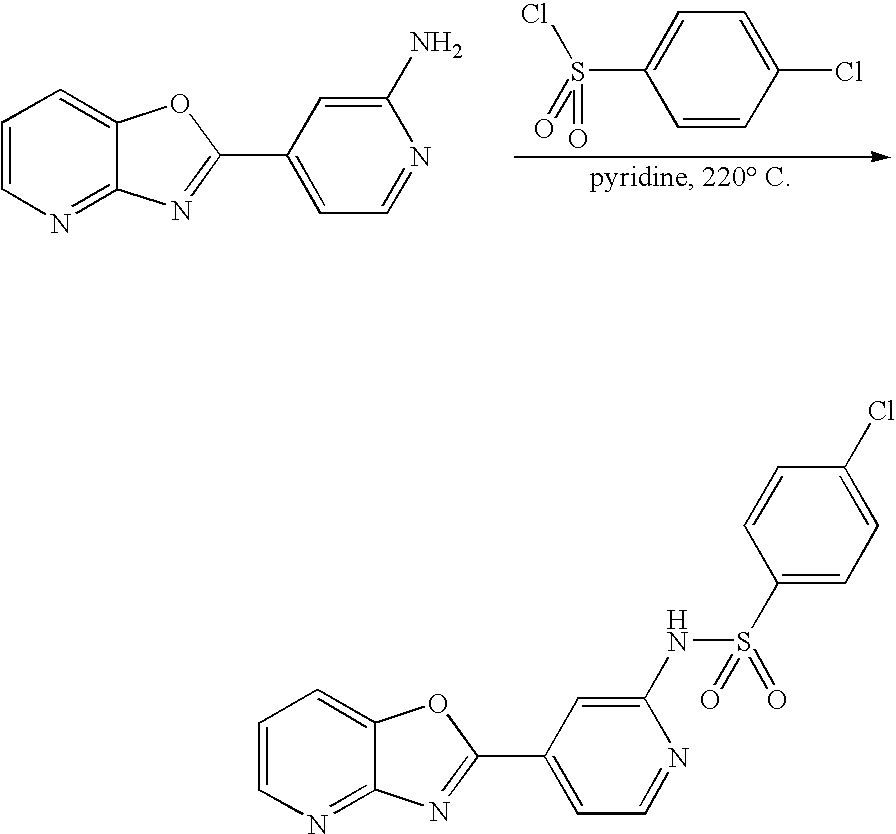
C1=CN=C2C(=C1)OC(C1=CC=NC(NS(=O)(=O)C3=CC=C(Cl)C=C3)=C1)=N2.C1=CN=C2C(=C1)OC(C1=CC=NC(N)=C1)=N2.C1=CC(Cl)=CC=C1S(=O)(=O)Cl
